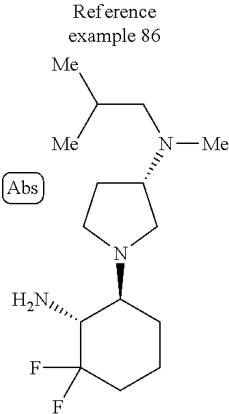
NC1C(F)(F)CCCC1N1CC(N(CC([Me])[Me])[Me])CC1
